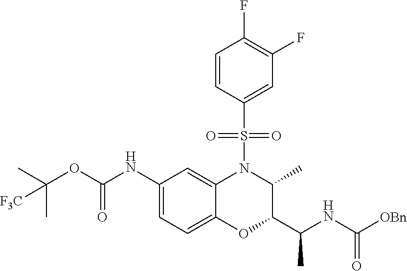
C1(NC(OC(C)(C)[F3C])=O)=CC=C2C(=C1)N(S(C1=CC(F)=C(F)C=C1)(=O)=O)C(C)C(C(NC([OBn])=O)C)O2
